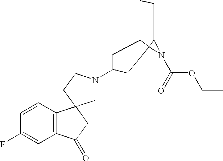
C1=CC2=C(C=C1F)C(=O)CC21CN(C2CC3C4(N(C(=O)OCC)C4CC3)C2)CC1
